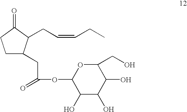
C1C(CC(OC2C(O)C(O)C(O)C(CO)O2)=O)C(CC=CCC)C(=O)C1
